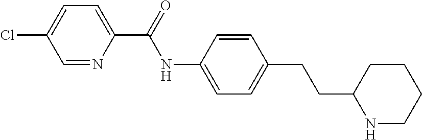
C1(C(NC2=CC=C(CCC3NCCCC3)C=C2)=O)=CC=C(Cl)C=N1
